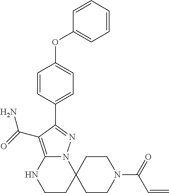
C12=C(C(=O)N)C(C3=CC=C(OC4=CC=CC=C4)C=C3)=NN1C1(CCN2)CCN(C(=O)C=C)CC1
